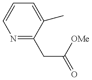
N1=C(CC([OMe])=O)C(C)=CC=C1
